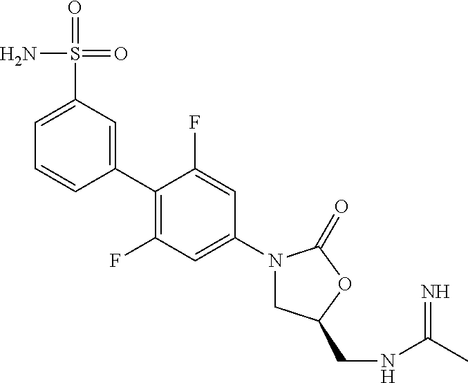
C1(C2=C(F)C=C(N3CC(CNC(C)=N)OC3=O)C=C2F)=CC(S(=O)(=O)N)=CC=C1
